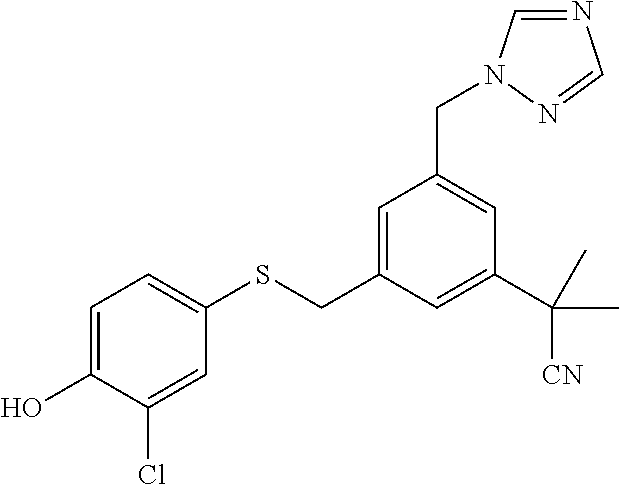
C1=C(O)C(Cl)=CC(SCC2=CC(CN3C=NC=N3)=CC(C(C)(C)[CN])=C2)=C1
